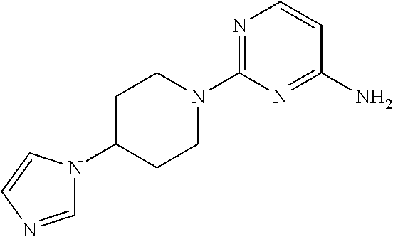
N1=C(N2CCC(N3C=NC=C3)CC2)N=C(N)C=C1
